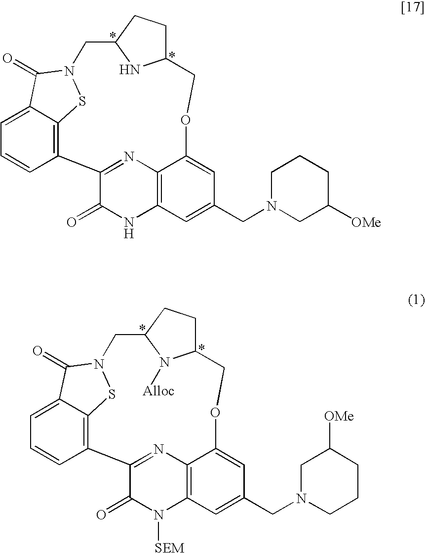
C1=C2C3=C(C=C1)C1=NC4=C(NC1=O)C=C(CN1CC([OMe])CCC1)C=C4OCC1CCC(CN(S3)C2=O)N1.C1=C2C3=C(C=C1)C1=NC4=C(N([SEM])C1=O)C=C(CN1CCCC([OMe])C1)C=C4OCC1CCC(CN(S3)C2=O)N1[Alloc]
